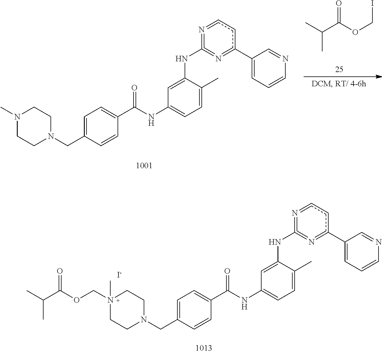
C1=C(CN2CCN(C)CC2)C=CC(C(NC2=CC=C(C)C(NC3=N=c(C4=CC=CN=C4)cc=N=3)=C2)=O)=C1.C(C(OCI)=O)(C)C.C1=C(CN2CCN(COC(C(C)C)=O)(C)CC2)C=CC(C(NC2=CC=C(C)C(NC3=N=c(C4=CC=CN=C4)cc=N=3)=C2)=O)=C1.[I-]
